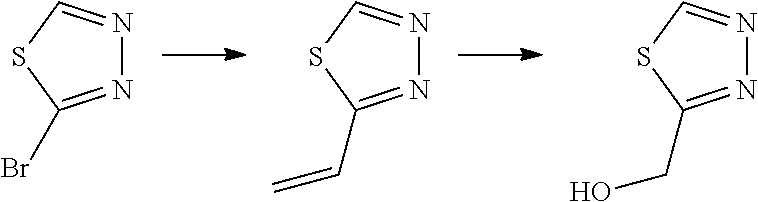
N1=C(Br)SC=N1.N1=C(C=C)SC=N1.N1=C(CO)SC=N1
